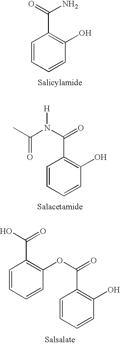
C1=CC=CC(O)=C1C(=O)N.C1=CC=CC(O)=C1C(=O)N(C(C)=O)[H].C1=CC=CC(OC(C2=C(O)C=CC=C2)=O)=C1C(O)=O
